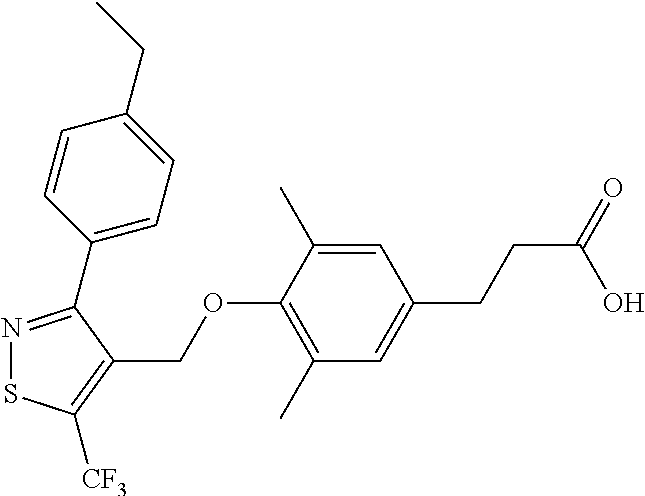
N1=C(C2=CC=C(CC)C=C2)C(COC2=C(C)C=C(CCC(=O)O)C=C2C)=C([CF3])S1
